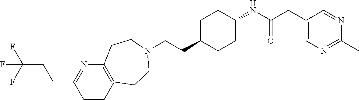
C1=CC2=C(N=C1CCC(F)(F)F)CCN(CCC1CCC(NC(CC3=CN=C(C)N=C3)=O)CC1)CC2
